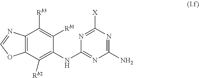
C12=C(C([Rb2])=C(NC3=NC(N)=NC([X])=N3)C([Rb1])=C1[Rb3])OC=N2
